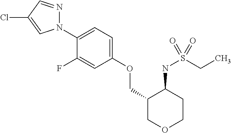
N1(C2=CC=C(OCC3COCCC3NS(CC)(=O)=O)C=C2F)N=CC(Cl)=C1
